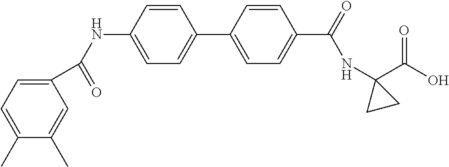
N(C1=CC=C(C2=CC=C(C(=O)NC3(C(O)=O)CC3)C=C2)C=C1)C(=O)C1=CC=C(C)C(C)=C1
